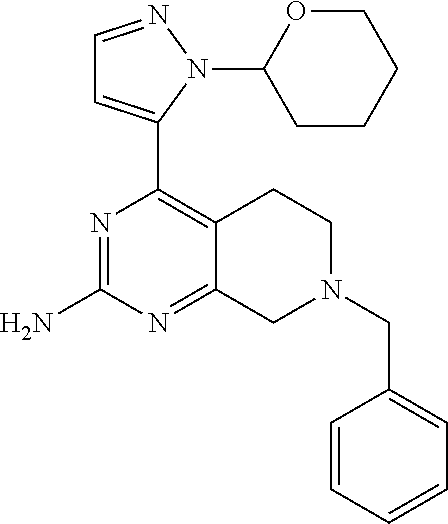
C(N1CC2=NC(N)=NC(C3=CC=NN3C3OCCCC3)=C2CC1)C1=CC=CC=C1
